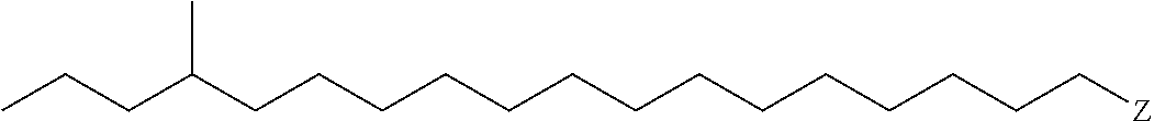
C(CCCCC[Z])CCCCCCCCC(CCC)C
